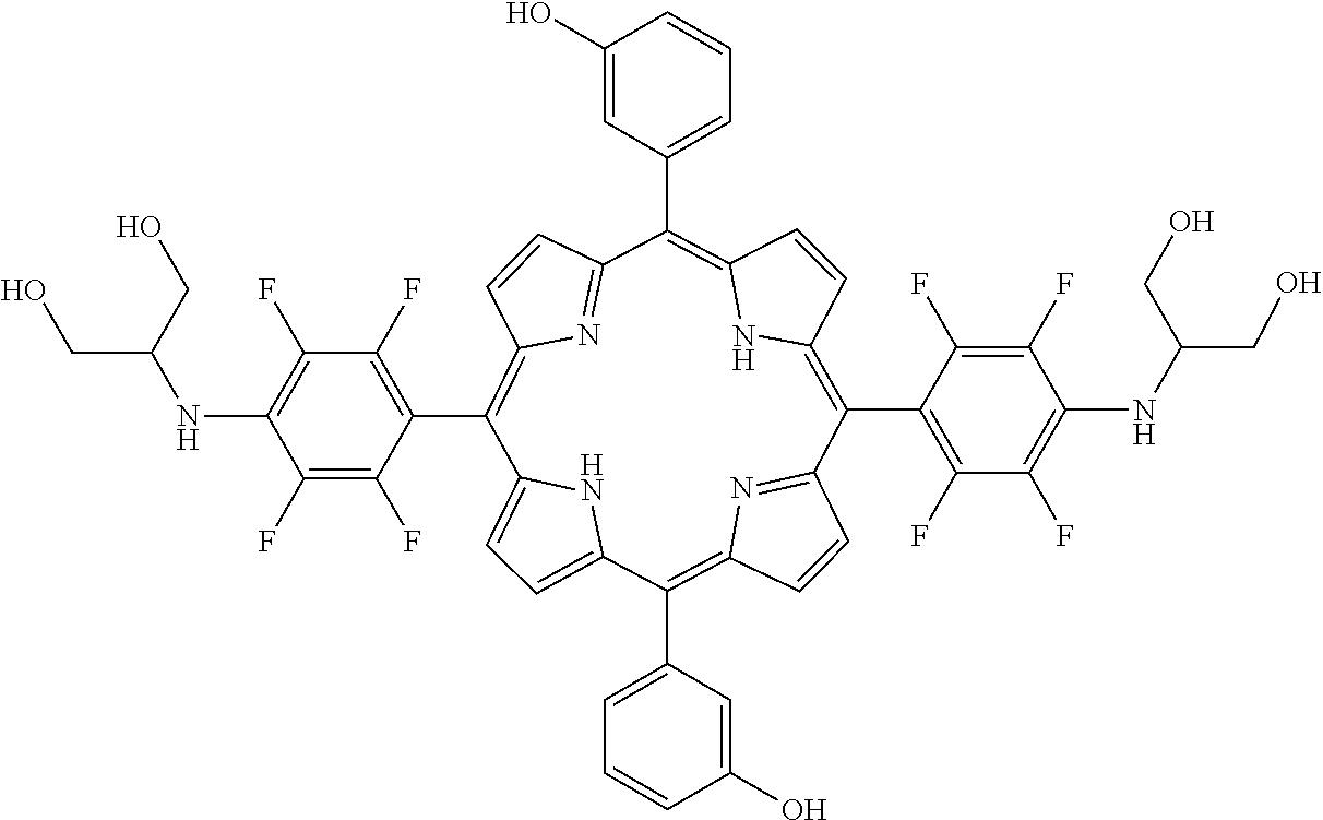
C1=C2NC(=C1)C(C1=CC=CC(O)=C1)=C1C=CC(=N1)C(C1=C(F)C(F)=C(NC(CO)CO)C(F)=C1F)=C1C=CC(=C(C3=CC=CC(O)=C3)C3=NC(=C2C2=C(F)C(F)=C(NC(CO)CO)C(F)=C2F)C=C3)N1
